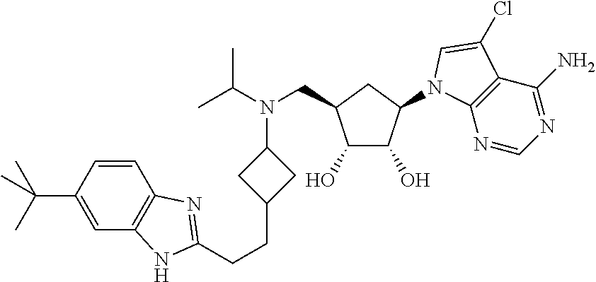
C1=CC(C(C)(C)C)=CC2=C1N=C(CCC1CC(N(C(C)C)CC3CC(N4C5=C(C(N)=NC=N5)C(Cl)=C4)C(O)C3O)C1)N2
